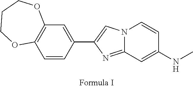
N12C(=NC(C3=CC4=C(C=C3)OCCCO4)=C1)C=C(NC)C=C2
